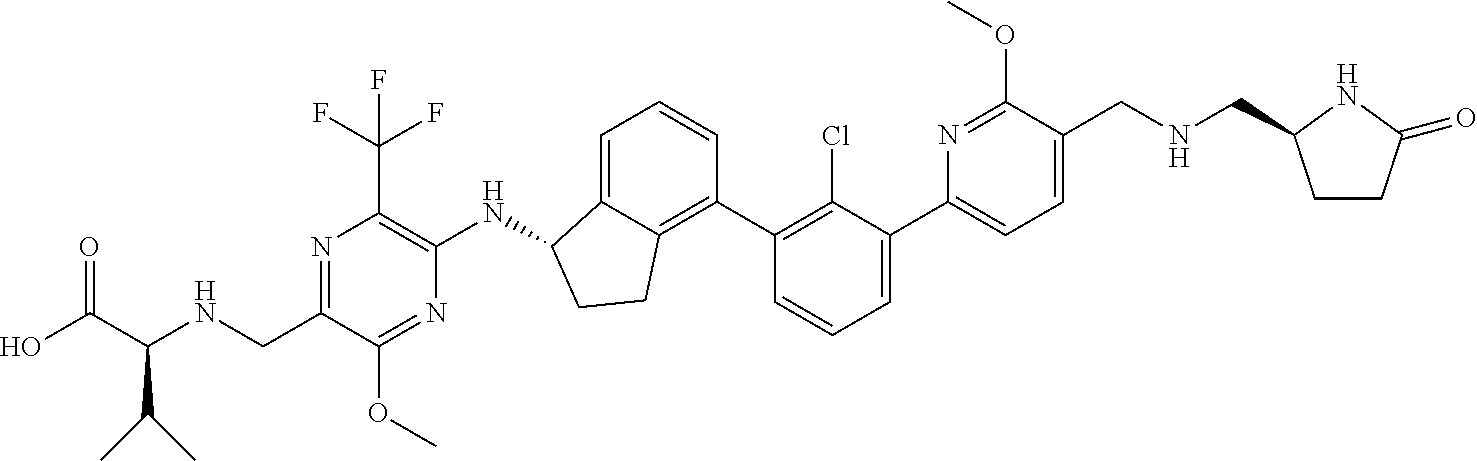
C1(CNC(C(O)=O)C(C)C)=NC(C(F)(F)F)=C(NC2C3=CC=CC(C4=C(Cl)C(C5=CC=C(CNCC6CCC(=O)N6)C(OC)=N5)=CC=C4)=C3CC2)N=C1OC
